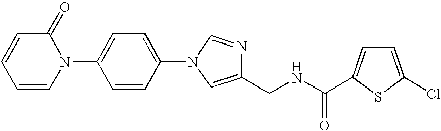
C1=C(N2C(=O)C=CC=C2)C=CC(N2C=NC(CNC(=O)C3=CC=C(Cl)S3)=C2)=C1
